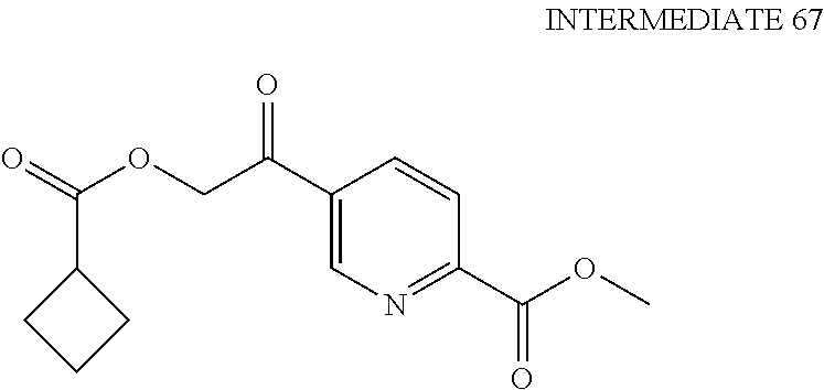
O=C(OCC(C1=CN=C(C(OC)=O)C=C1)=O)C1CCC1
